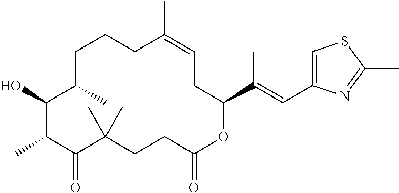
C1(C)C(=O)C(C)(C)CCC(=O)OC(C(=CC2=CSC(C)=N2)C)CC=C(C)CCCC(C)C1O
